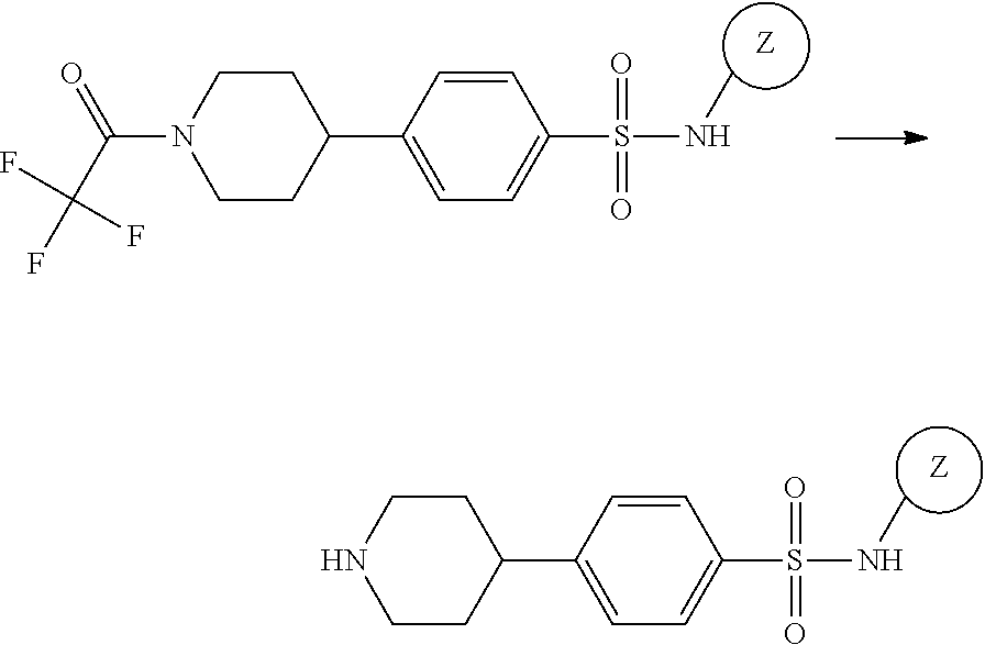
C1=CC(C2CCN(C(=O)C(F)(F)F)CC2)=CC=C1S(=O)(=O)NC.[Z].C1=CC(C2CCNCC2)=CC=C1S(=O)(=O)NC.[Z]
